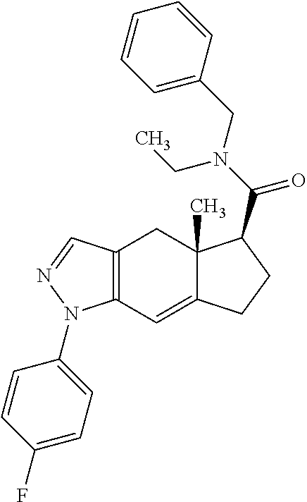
C12=C(C=C3C(C)(C1)C(C(N(CC)CC1=CC=CC=C1)=O)CC3)N(C1=CC=C(F)C=C1)N=C2
